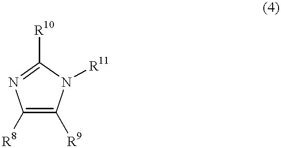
C1([R8])=C([R9])N([R11])C([R10])=N1
